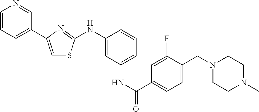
C1=CC=C(C2=CSC(NC3=CC(NC(C4=CC=C(CN5CCN(C)CC5)C(F)=C4)=O)=CC=C3C)=N2)C=N1
